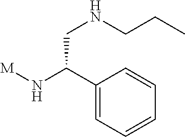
[M]NC(C1=CC=CC=C1)CNCCC
